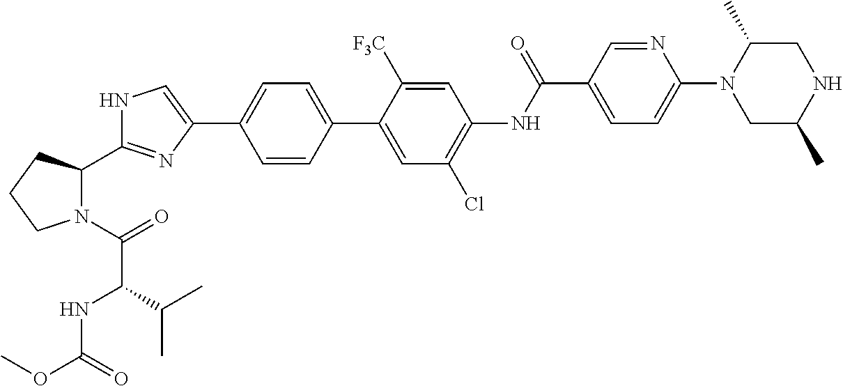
C1=CC(C2=CC(Cl)=C(NC(C3=CC=C(N4CC(C)NCC4C)N=C3)=O)C=C2[F3C])=CC=C1C1=CNC(C2N(C(=O)C(NC(OC)=O)C(C)C)CCC2)=N1
